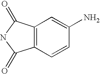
C12=C(C(=O)NC1=O)C=C(N)C=C2
